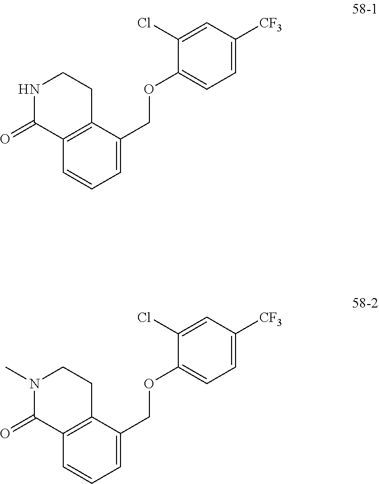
C1=CC2=C(C(COC3=CC=C([CF3])C=C3Cl)=C1)CCNC2=O.C1=CC2=C(C(COC3=CC=C([CF3])C=C3Cl)=C1)CCN(C)C2=O
